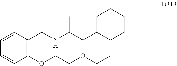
C1=CC(CNC(CC2CCCCC2)C)=C(OCCOCC)C=C1
